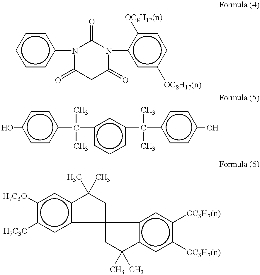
c1cc(N2C(=O)CC(=O)N(c3cc([OC8H17(n)])ccc3[OC8H17(n)])C2=O)ccc1.c1cc(C(c2cccc(C(C)(C)c3ccc(O)cc3)c2)(C)C)ccc1O.c1([H7C3O])c([H7C3O])cc2c(c1)C(C)(C)CC21CC(C)(C)c2c1cc([OC3H7(n)])c([OC3H7(n)])c2
